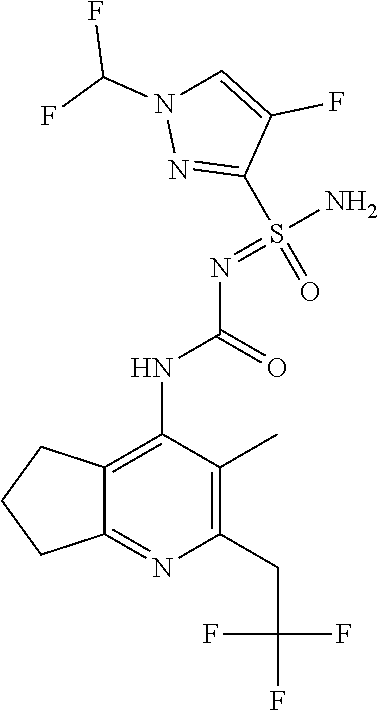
FC(F)N1N=C(S(=O)(=NC(NC2=C3C(=NC(CC(F)(F)F)=C2C)CCC3)=O)N)C(F)=C1
